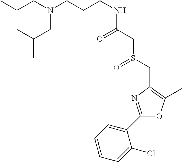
C(CCNC(CS(CC1=C(C)OC(C2=CC=CC=C2Cl)=N1)=O)=O)N1CC(C)CC(C)C1
